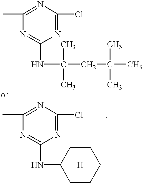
N1=C(NC(CC(C)(C)C)(C)C)N=C(Cl)N=C1C.N1=C(NC2CCCCC2)N=C(Cl)N=C1C
